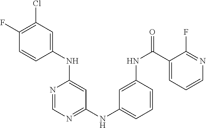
C1(F)=C(Cl)C=C(NC2=CC(NC3=CC=CC(NC(C4=CC=CN=C4F)=O)=C3)=NC=N2)C=C1
